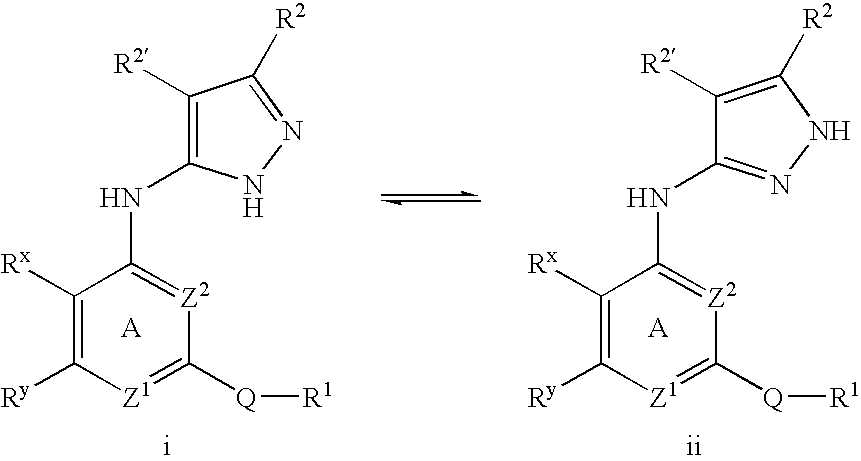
C1([Rx])=C([Ry])[Z1]=C([Q][R1])[Z2]=C1NC1=C([R2])C([R2])=NN1.C1([Rx])=C([Ry])[Z1]=C([Q][R1])[Z2]=C1NC1=NNC([R2])=C1[R2]
